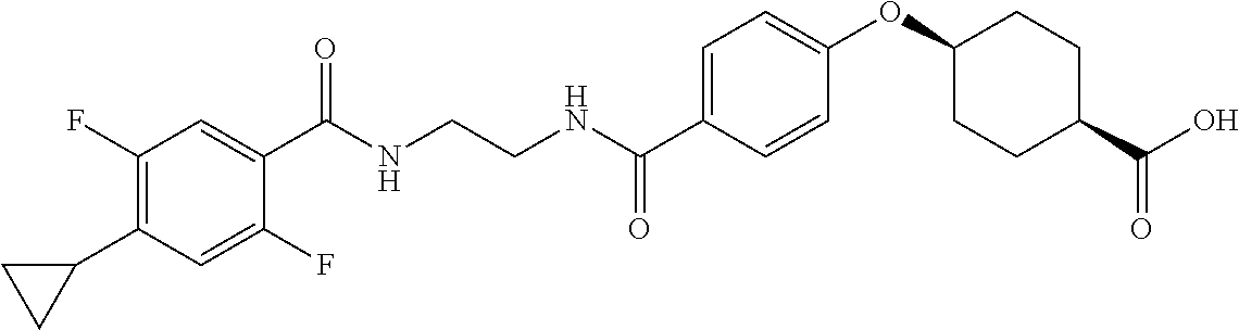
C1(C(NCCNC(C2=CC=C(OC3CCC(C(O)=O)CC3)C=C2)=O)=O)=CC(F)=C(C2CC2)C=C1F
